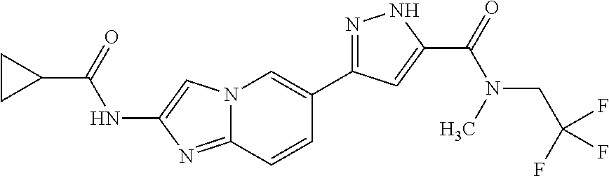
N12C(=NC(NC(C3CC3)=O)=C1)C=CC(C1=NNC(C(=O)N(CC(F)(F)F)C)=C1)=C2
